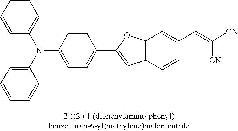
C1=CC=CC=C1N(C1=CC=CC=C1)C1=CC=C(C2=CC3=C(O2)C=C(C=C([CN])[CN])C=C3)C=C1
